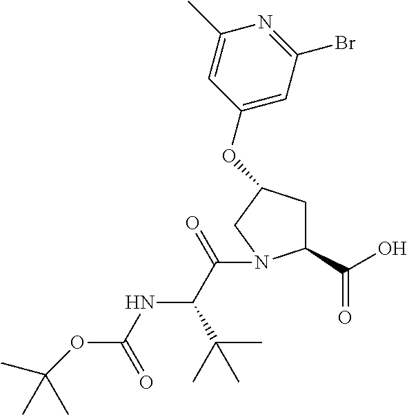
C1C(C(O)=O)N(C(C(NC(=O)OC(C)(C)C)C(C)(C)C)=O)CC1OC1=CC(Br)=NC(C)=C1
